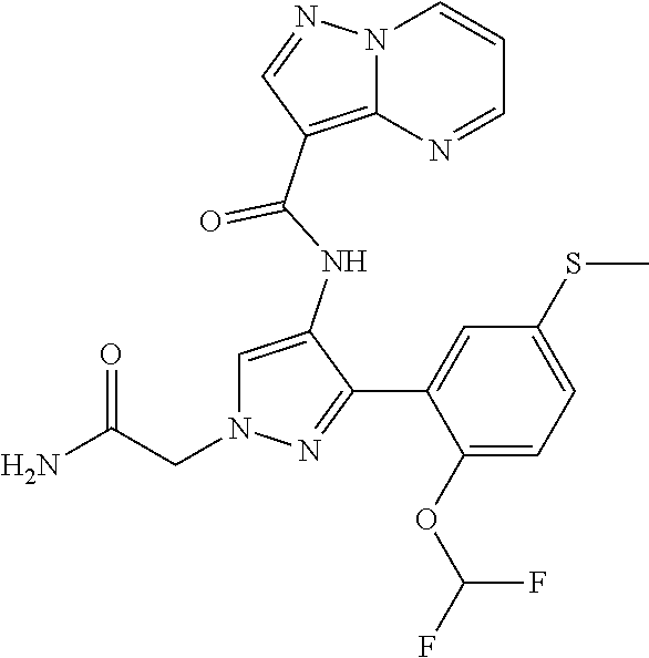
C1=C(NC(=O)C2=C3N(C=CC=N3)N=C2)C(C2=CC(SC)=CC=C2OC(F)F)=NN1CC(N)=O
